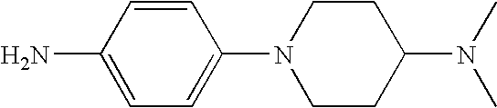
C1(N)=CC=C(N2CCC(N(C)C)CC2)C=C1
